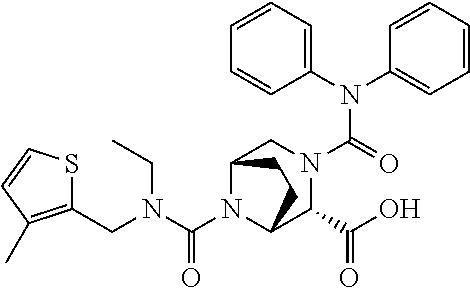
N(C(=O)N1CC2N(C(N(CC3=C(C)C=CS3)CC)=O)C(C1C(O)=O)CC2)(C1=CC=CC=C1)C1=CC=CC=C1
